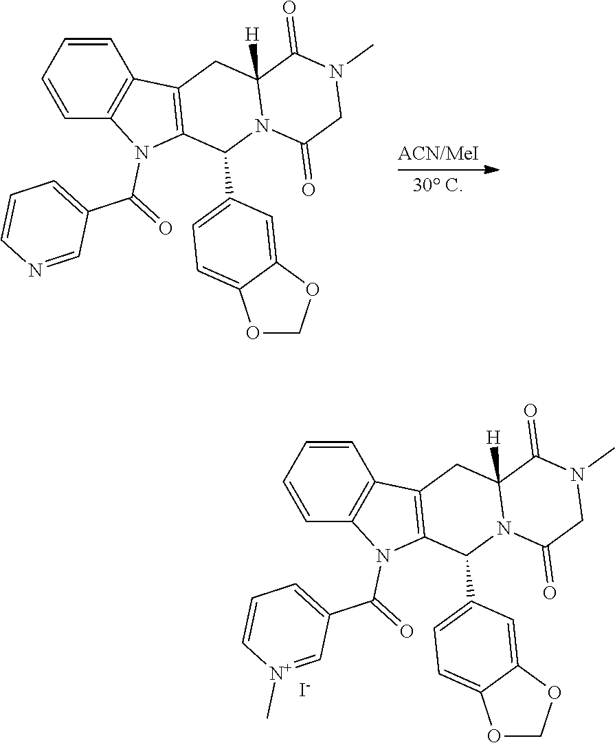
O1COC2=CC(C3N4C([H])(CC5=C3N(C(C3=CC=CN=C3)=O)C3=C5C=CC=C3)C(=O)N(C)CC4=O)=CC=C12.O1COC2=CC(C3N4C([H])(CC5=C3N(C(C3=CC=C[N+](C)=C3)=O)C3=C5C=CC=C3)C(=O)N(C)CC4=O)=CC=C12.[I-]
